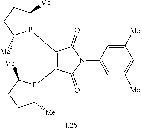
C1([Me])=CC(N2C(=O)C(P3C([Me])CCC3[Me])=C(P3C([Me])CCC3[Me])C2=O)=CC([Me])=C1
